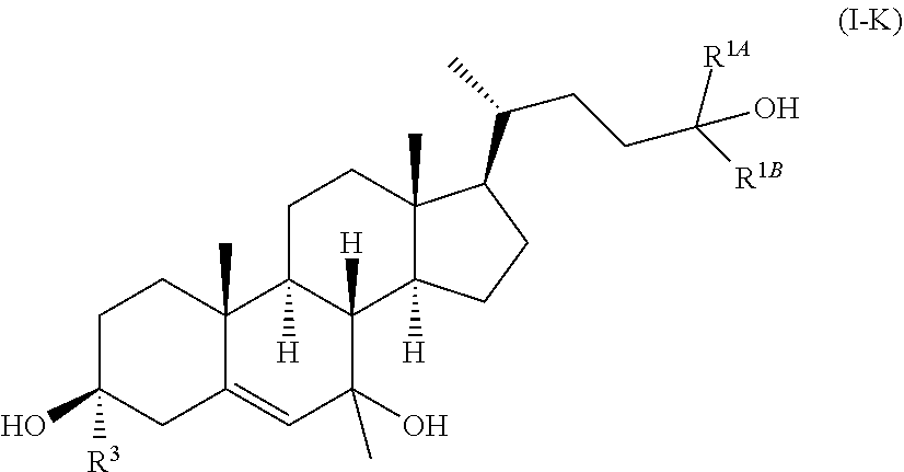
C1C([R3])(O)CC2=CC(O)(C)C3([H])C([H])(C2(C)C1)CCC1(C)C3([H])CCC1C(C)CCC(O)([R1A])[R1B]
